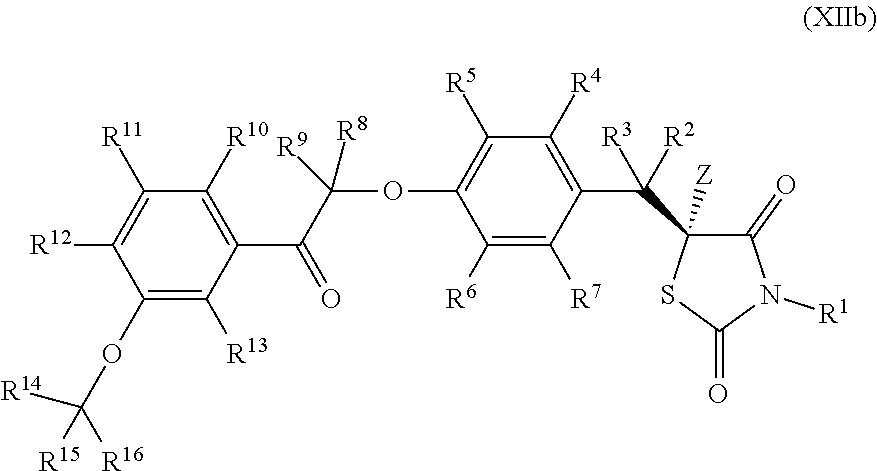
C1(OC([R14])([R15])[R16])=C([R13])C(C(=O)C(OC2=C([R5])C([R4])=C(C(C3([Z])C(=O)N([R1])C(=O)S3)([R3])[R2])C([R7])=C2[R6])([R8])[R9])=C([R10])C([R11])=C1[R12]
